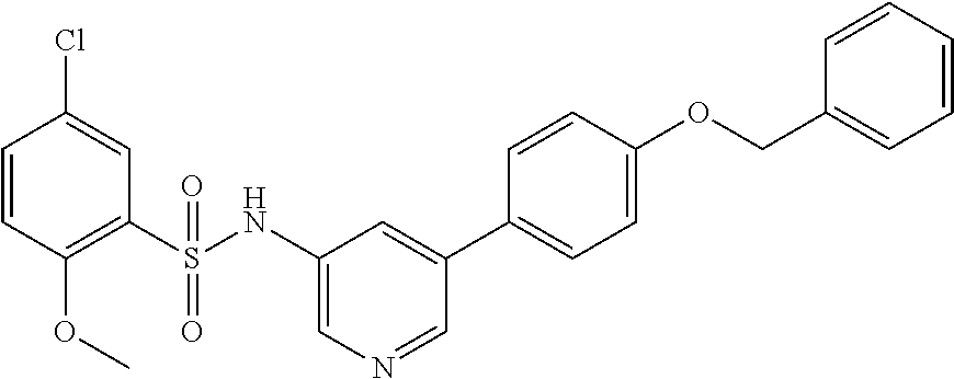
C1=CC(OC)=C(S(NC2=CN=CC(C3=CC=C(OCC4=CC=CC=C4)C=C3)=C2)(=O)=O)C=C1Cl
